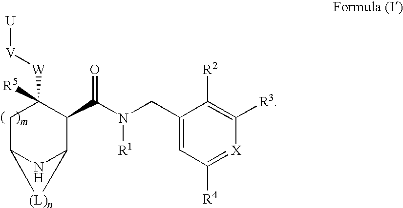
C1C([W][V][U])([R5])C(C(N(CC2=CC([R4])=[X]C([R3])=C2[R2])[R1])=O)C2NC1[(L)n]2
